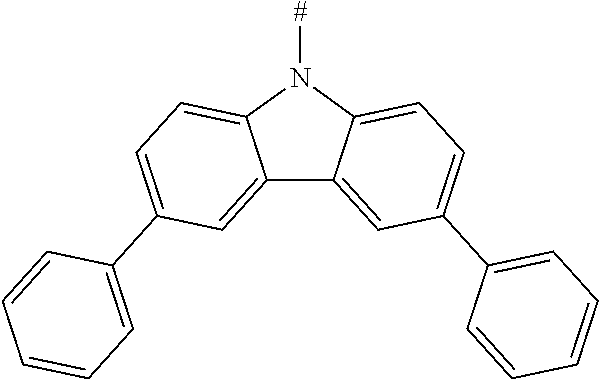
C12=CC(C3=CC=CC=C3)=CC=C1N([#])C1=CC=C(C3=CC=CC=C3)C=C21
